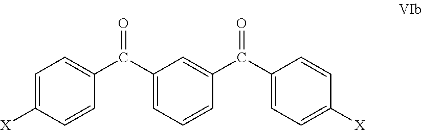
C1=C([X])C=CC(C(C2=CC=CC(C(C3=CC=C([X])C=C3)=O)=C2)=O)=C1
